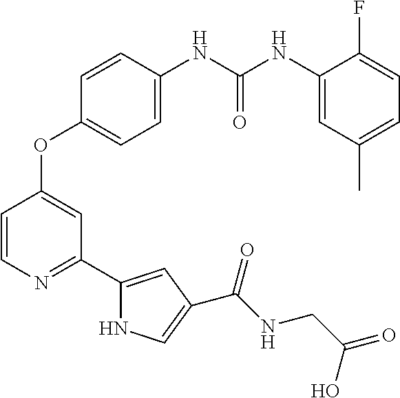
C1=CN=C(C2=CC(C(NCC(=O)O)=O)=CN2)C=C1OC1=CC=C(NC(NC2=CC(C)=CC=C2F)=O)C=C1
